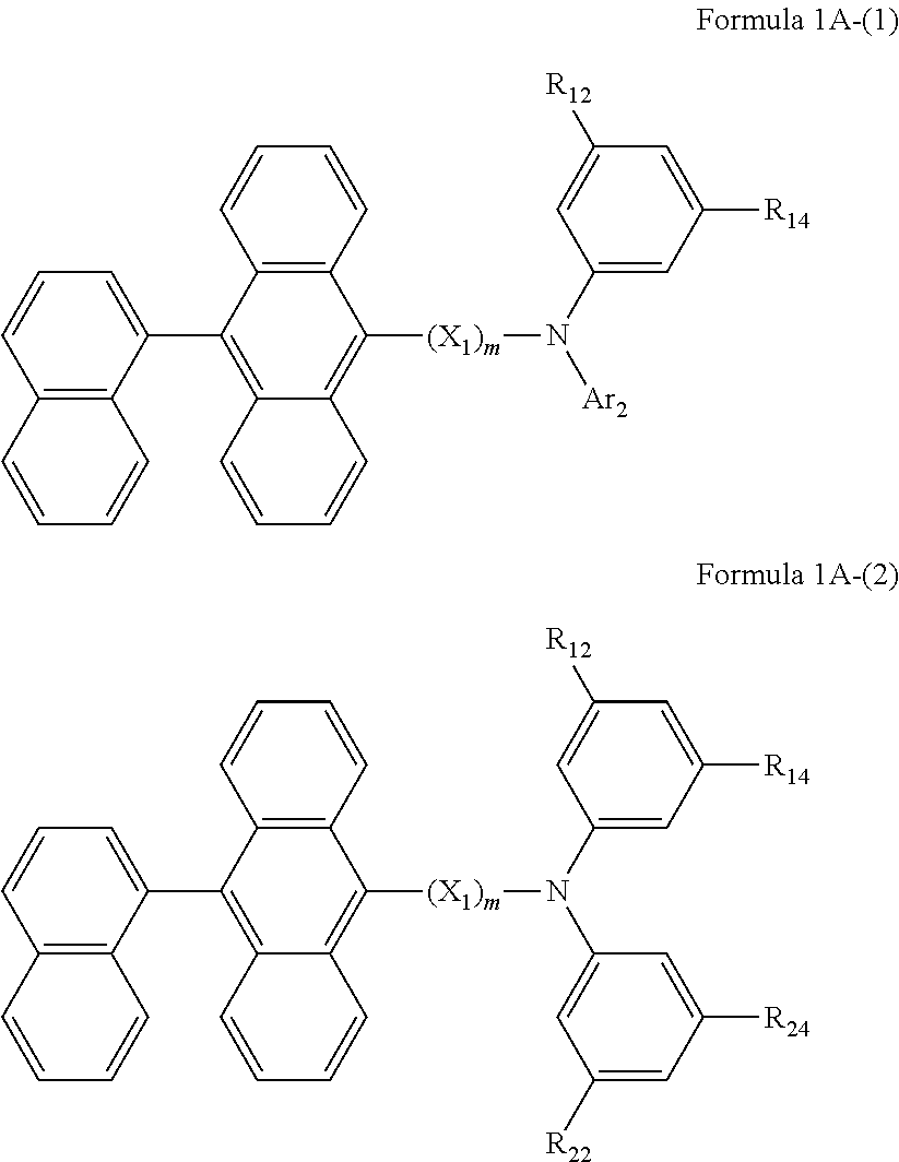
C1(C2=C3C(=C([(X1)m]N([Ar2])C4=CC([R14])=CC([R12])=C4)C4=C2C=CC=C4)C=CC=C3)=CC=CC2=C1C=CC=C2.C1(C2=C3C(=C([(X1)m]N(C4=CC([R22])=CC([R24])=C4)C4=CC([R14])=CC([R12])=C4)C4=C2C=CC=C4)C=CC=C3)=CC=CC2=C1C=CC=C2
